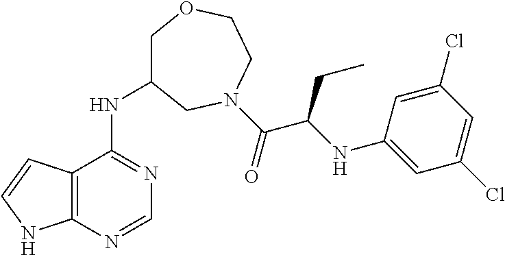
C1C(NC2=NC=NC3=C2C=CN3)CN(C(=O)C(NC2=CC(Cl)=CC(Cl)=C2)CC)CCO1
